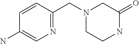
C1(N)=CN=C(CN2CCNC(=O)C2)C=C1
